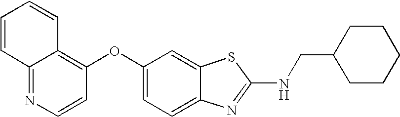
N1=C2C(=C(OC3=CC=C4C(=C3)SC(NCC3CCCCC3)=N4)C=C1)C=CC=C2
